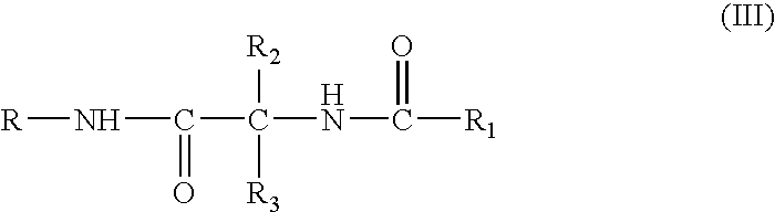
N(C(C([R2])([R3])NC(=O)[R1])=O)[R]
